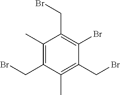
C1(C)=C(CBr)C(C)=C(CBr)C(Br)=C1CBr
